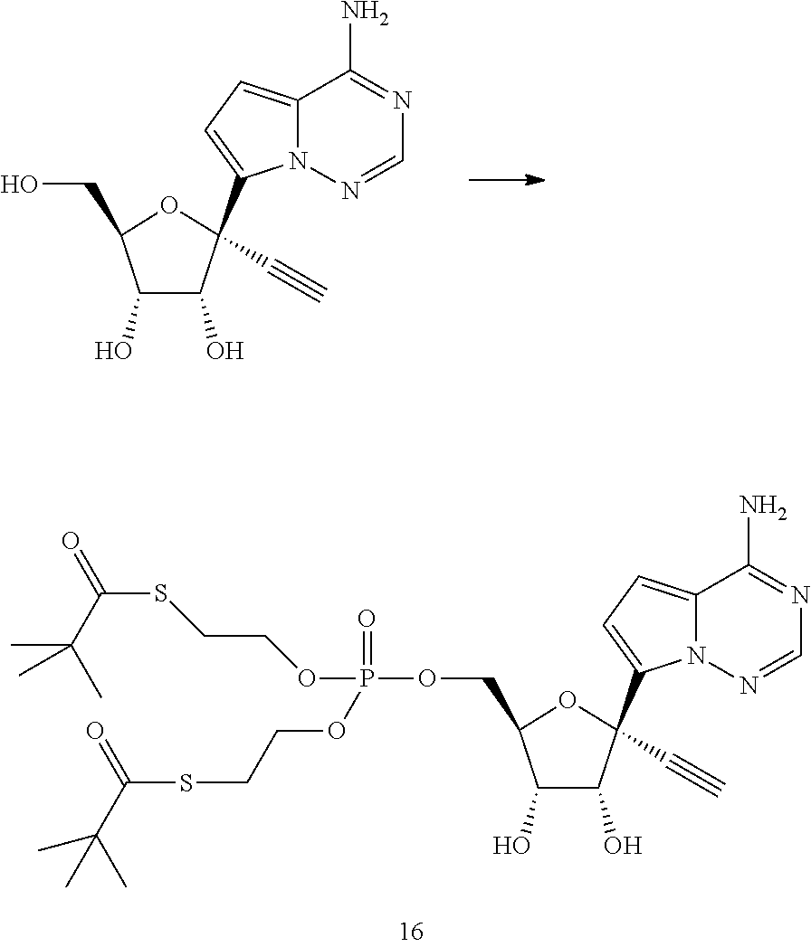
C1=NN2C(=CC=C2C2(C#C)C(O)C(O)C(CO)O2)C(N)=N1.C1=NN2C(=CC=C2C2(C#C)C(O)C(O)C(COP(OCCSC(C(C)(C)C)=O)(=O)OCCSC(=O)C(C)(C)C)O2)C(N)=N1
